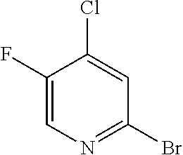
C1(F)=CN=C(Br)C=C1Cl
